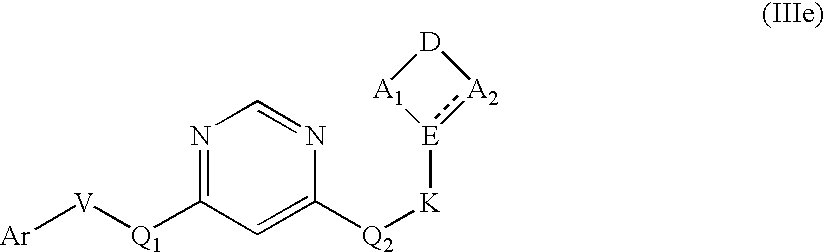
[Ar][V][Q1]C1=NC=NC([Q2][K][E]2:[A2][D][A1]2)=C1
